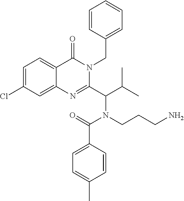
C1=CC(CN2C(=O)C3=CC=C(Cl)C=C3N=C2C(N(C(C2=CC=C(C)C=C2)=O)CCCN)C(C)C)=CC=C1
